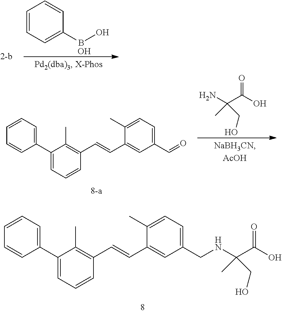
NC(C(O)=O)(CO)C.C1(C2=CC=CC(C=CC3=CC(C=O)=CC=C3C)=C2C)=CC=CC=C1.C1(C2=CC=CC(C=CC3=CC(CNC(C(O)=O)(CO)C)=CC=C3C)=C2C)=CC=CC=C1.C1=CC=C(BO)C=C1.O
